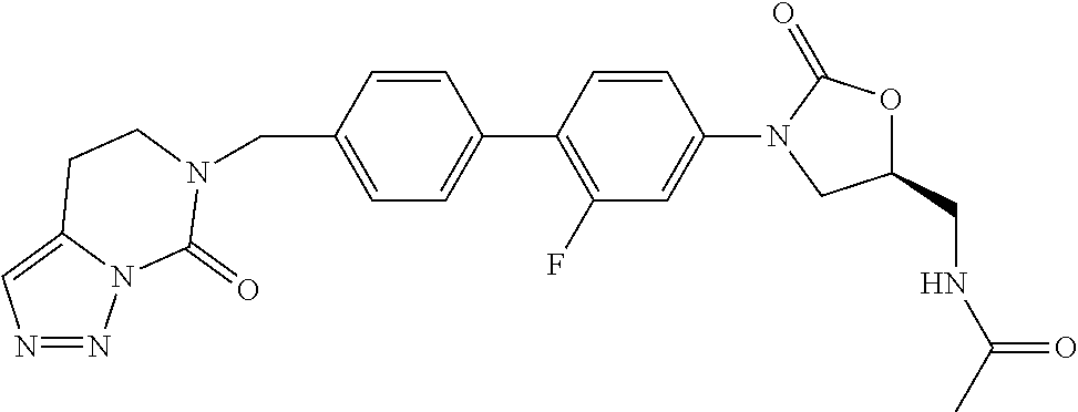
C(C1=CC=C(C2=C(F)C=C(N3CC(CNC(C)=O)OC3=O)C=C2)C=C1)N1C(=O)N2N=NC=C2CC1
